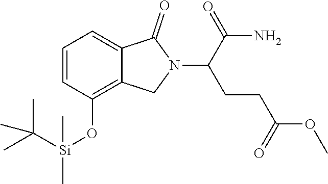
C[Si](OC1=C2C(=CC=C1)C(=O)N(C(CCC(OC)=O)C(=O)N)C2)(C)C(C)(C)C
